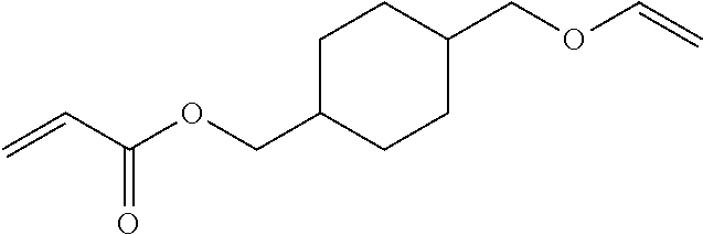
C1C(COC(C=C)=O)CCC(COC=C)C1
